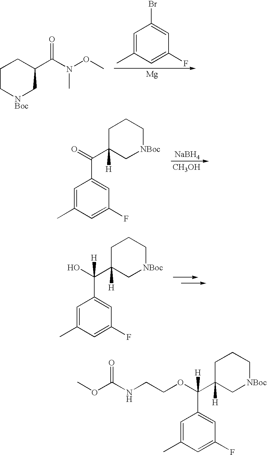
C1C[NBoc]CC(C(N(OC)C)=O)C1.C1=C(C)C=C(F)C=C1Br.[Mg].C1C(C(=O)C2=CC(F)=CC(C)=C2)([H])C[NBoc]CC1.[NaBH4].[CH3OH].C1C(C(O)(C2=CC(F)=CC(C)=C2)[H])([H])C[NBoc]CC1.C1C(C(OCCNC(OC)=O)(C2=CC(F)=CC(C)=C2)[H])([H])C[NBoc]CC1
